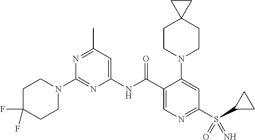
C1(NC(C2=CN=C(S(C3CC3)(=O)=N)C=C2N2CCC3(CC2)CC3)=O)=CC(C)=NC(N2CCC(F)(F)CC2)=N1
